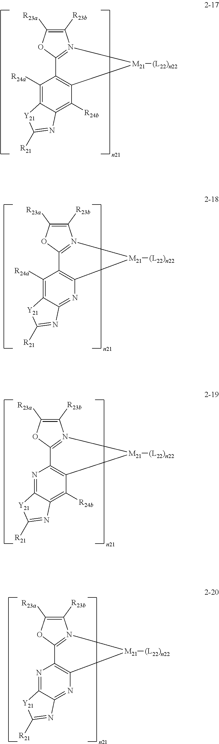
C1([R23b])=C([R23a])OC2=N1[M21]([(L22)n22])C1=C2C([R24a])=C2C(=C1[R24b])N=C([R21])[Y21]2.C1([R23b])=C([R23a])OC2=N1[M21]([(L22)n22])C1=C2C([R24a])=C2C(=N1)N=C([R21])[Y21]2.C1([R23b])=C([R23a])OC2=N1[M21]([(L22)n22])C1=C2N=C2C(=C1[R24b])N=C([R21])[Y21]2.C1([R23b])=C([R23a])OC2=N1[M21]([(L22)n22])C1=C2N=C2C(=N1)N=C([R21])[Y21]2
